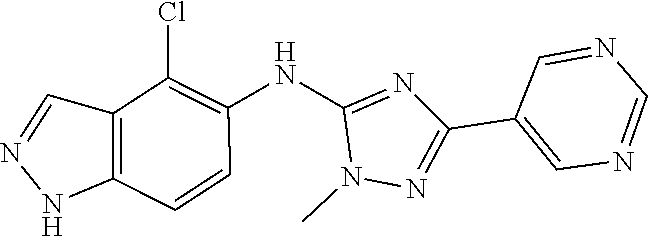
N1N=CC2=C1C=CC(NC1=NC(C3=CN=CN=C3)=NN1C)=C2Cl
